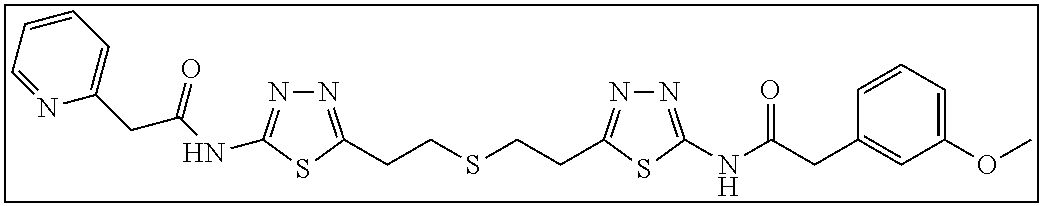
N1=C(CCSCCC2=NN=C(NC(CC3=CC(OC)=CC=C3)=O)S2)SC(NC(CC2=CC=CC=N2)=O)=N1
